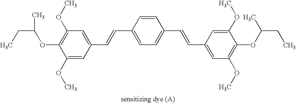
C(C(OC1=C(OC)C=C(C=CC2=CC=C(C=CC3=CC(OC)=C(OC(CC)C)C(OC)=C3)C=C2)C=C1OC)C)C
